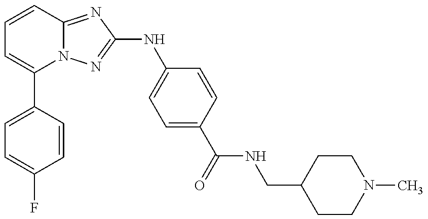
C1(C2=CC=C(F)C=C2)=CC=CC2=NC(NC3=CC=C(C(=O)NCC4CCN(C)CC4)C=C3)=NN12
